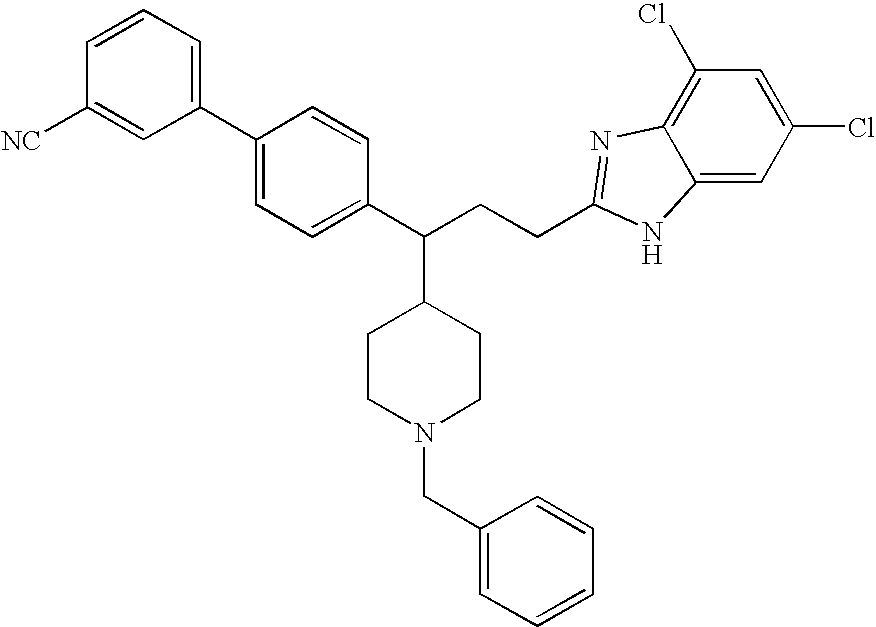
C1=CC=C(C2=CC=C(C(CCC3=NC4=C(Cl)C=C(Cl)C=C4N3)C3CCN(CC4=CC=CC=C4)CC3)C=C2)C=C1[NC]
